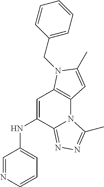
C1=C(NC2=CC=CN=C2)C2=NN=C(C)N2C2=C1N(CC1=CC=CC=C1)C(C)=C2
